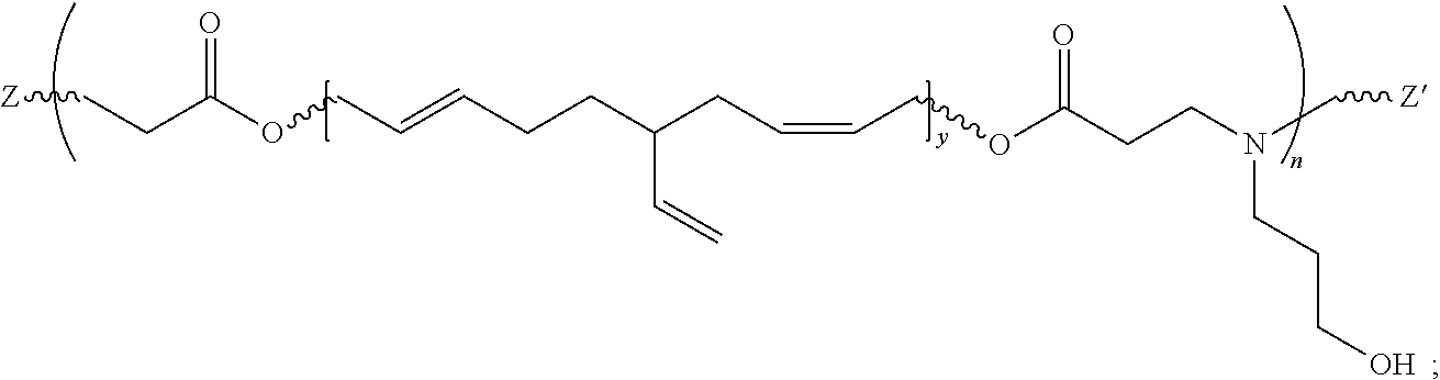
[Z]CCC(OCC=CCCC(CC=CCOC(CCN(C[Z])CCCO)=O)C=C)=O
